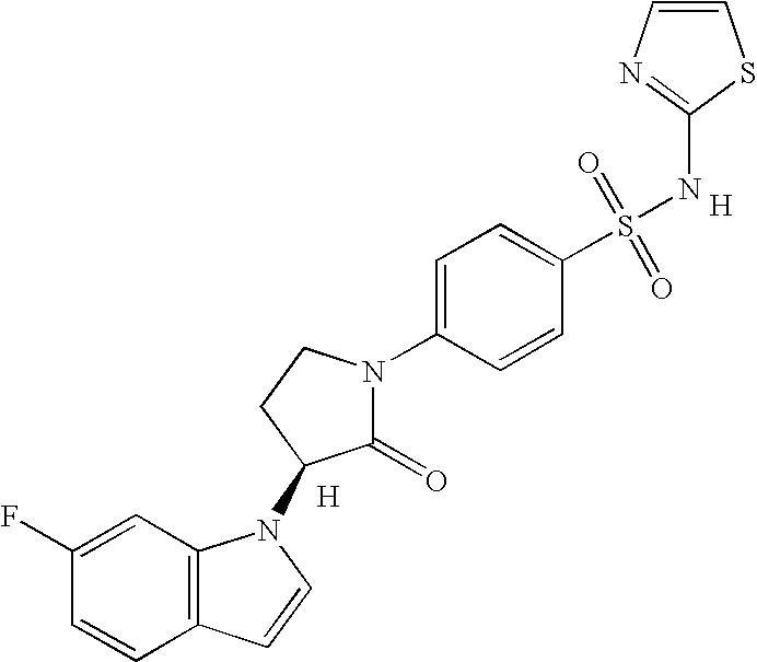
C1(F)=CC2=C(C=C1)C=CN2C1C(=O)N(C2=CC=C(S(=O)(=O)NC3=NC=CS3)C=C2)CC1.[H].[H]
